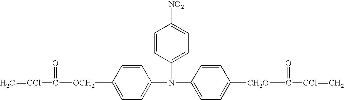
C1=C(N(C2=CC=C([CH2O]C(=O)[CCl]=C)C=C2)C2=CC=C([NO2])C=C2)C=CC([OCH2]C(=O)[CCl]=C)=C1
